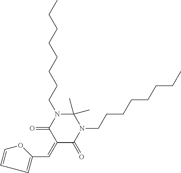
C1(=CC2=CC=CO2)C(=O)N(CCCCCCCC)C(C)(C)N(CCCCCCCC)C1=O
